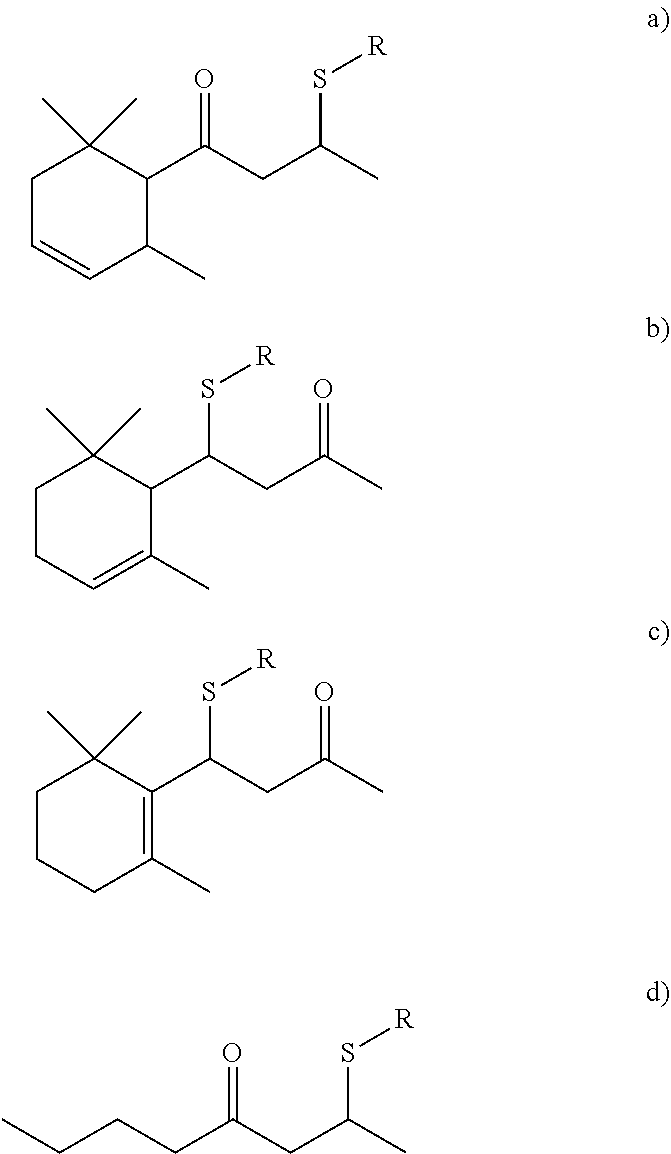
C1C=CC(C)C(C(CC(C)S[R])=O)C1(C)C.C1CC=C(C)C(C(CC(C)=O)S[R])C1(C)C.C1CCC(C)=C(C(CC(C)=O)S[R])C1(C)C.CCCCC(CC(C)S[R])=O
